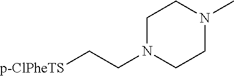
[p-ClPheTS]CCN1CCN(C)CC1
